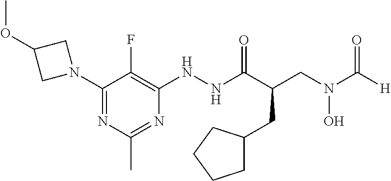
C1(N2CC(OC)C2)=NC(C)=NC(NNC(C(CN(C([H])=O)O)CC2CCCC2)=O)=C1F
